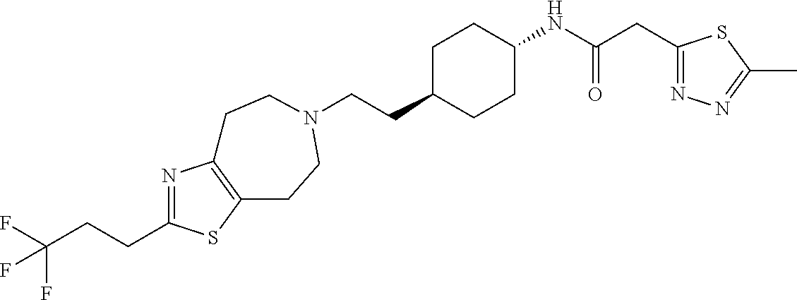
C(C1=NC2=C(S1)CCN(CCC1CCC(NC(CC3=NN=C(C)S3)=O)CC1)CC2)CC(F)(F)F
